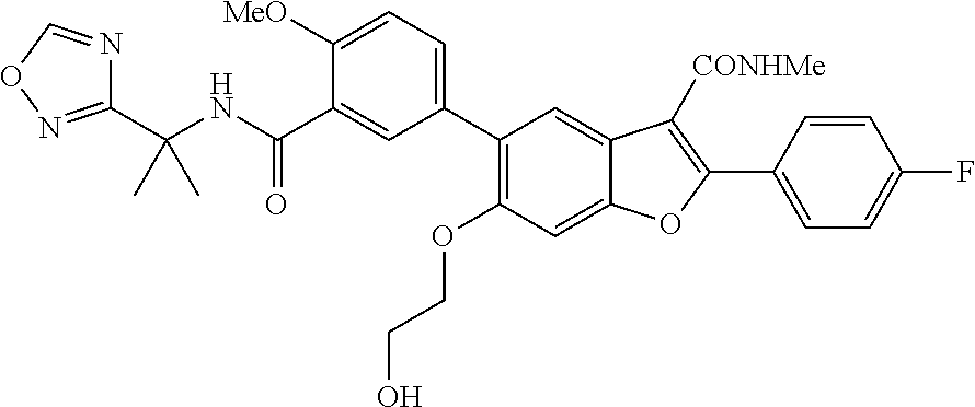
C1(C(NC(C2=CC(C3=C(OCCO)C=C4C(=C3)C([CONHMe])=C(C3=CC=C(F)C=C3)O4)=CC=C2[MeO])=O)(C)C)=NOC=N1
